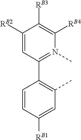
C1([RB2])=CC(C2=C(C)C=C([RB1])C=C2)=N(C)C([RB4])=C1[RB3]
